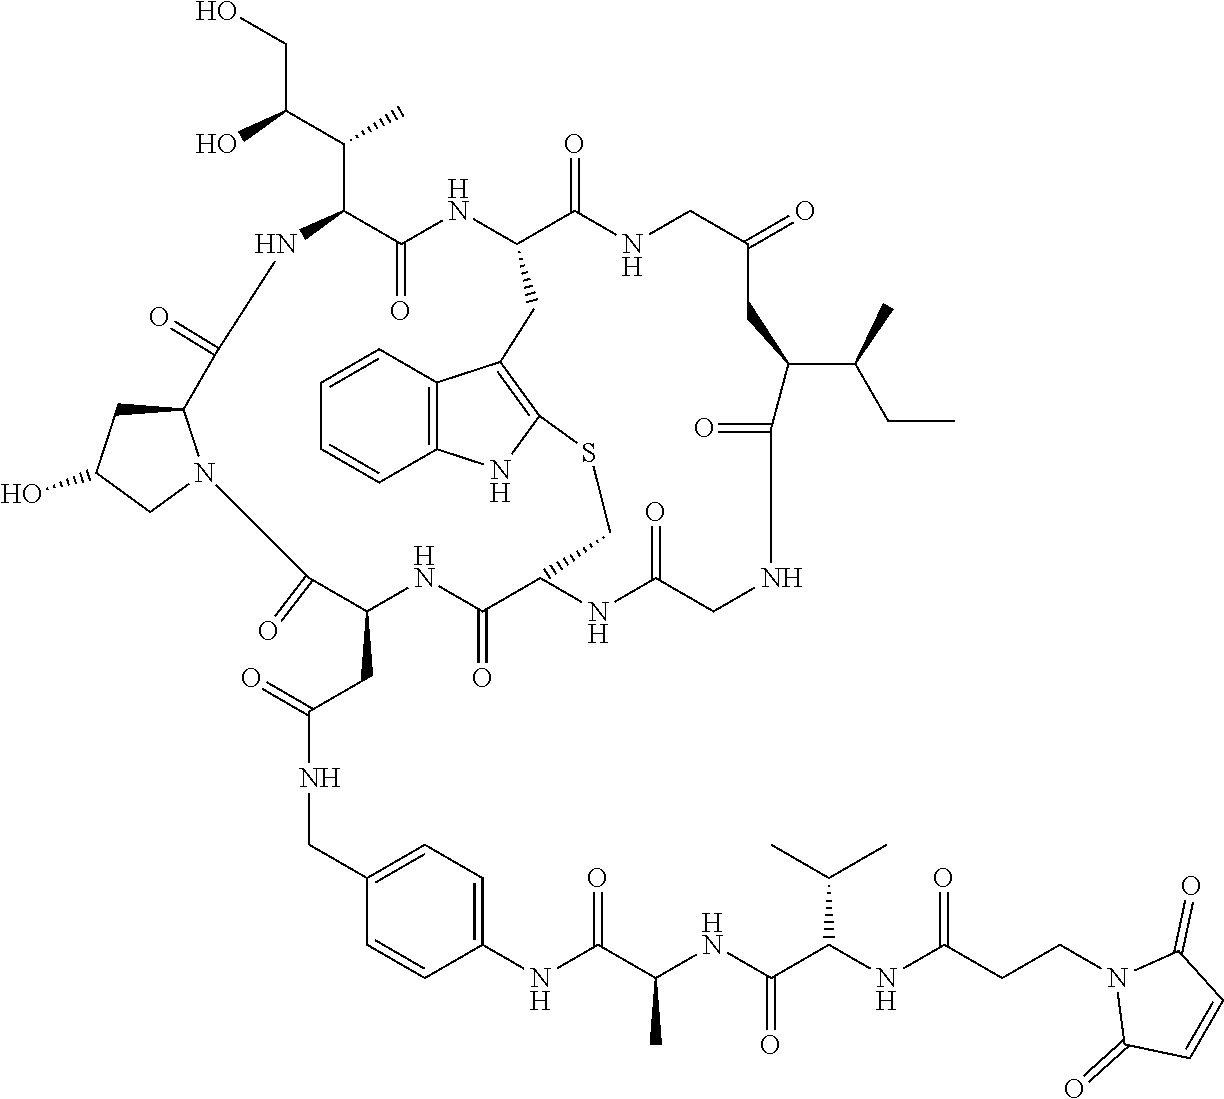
C1C(=O)C(CC(=O)NCC2=CC=C(NC(C(NC(C(NC(CCN3C(=O)C=CC3=O)=O)C(C)C)=O)C)=O)C=C2)NC(=O)C2NC(=O)CNC(=O)C(C(CC)C)CC(=O)CNC(=O)C(NC(=O)C(C(C(CO)O)C)NC(=O)C3CC(O)CN13)CC1=C(NC3=C1C=CC=C3)SC2
